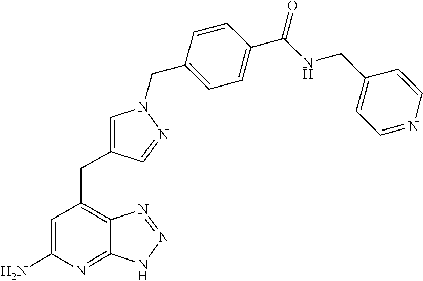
C1=C(N)N=C2C(=C1CC1=CN(CC3=CC=C(C(NCC4=CC=NC=C4)=O)C=C3)N=C1)N=NN2
